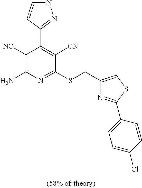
C1([NC])=C(N)N=C(SCC2=CSC(C3=CC=C(Cl)C=C3)=N2)C([CN])=C1C1=NNC=C1
